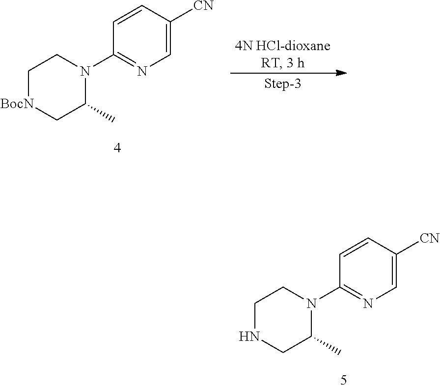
C1NCC(C)N(C2=NC=C([CN])C=C2)C1.C1[BocN]CC(C)N(C2=NC=C([CN])C=C2)C1
